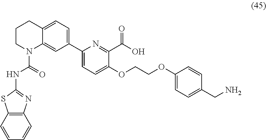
C1CN(C(NC2=NC3=C(S2)C=CC=C3)=O)C2=CC(C3=CC=C(OCCOC4=CC=C(CN)C=C4)C(C(O)=O)=N3)=CC=C2C1
